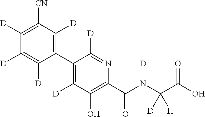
C1(C2=C([D])C(O)=C(C(N(C(C(O)=O)([D])[H])[D])=O)N=C2[D])=C([D])C([CN])=C([D])C([D])=C1[D]
